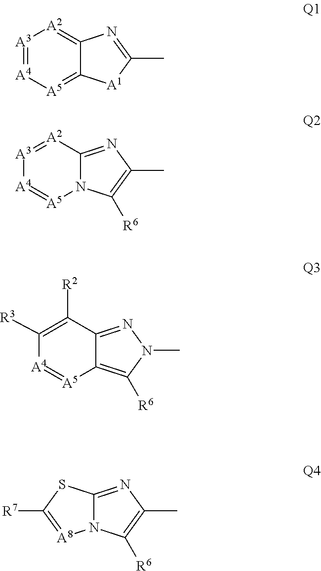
[A3]1=[A4][A5]=C2C(=[A2]1)N=C(C)[A1]2.[A3]1=[A2]C2=NC(C)=C([R6])N2[A5]=[A4]1.C1([R3])=C([R2])C2=NN(C)C([R6])=C2[A5]=[A4]1.N12C(=NC(C)=C1[R6])SC([R7])=[A8]2
